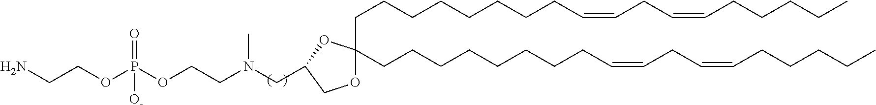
C(C1(CCCCCCCCC=CCC=CCCCCC)OCC(CN(CCOP(OCCN)(=O)[O-])C)O1)CCCCCCCC=CCC=CCCCCC
